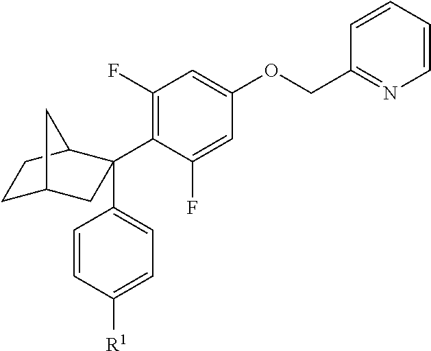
C1C2CC(C3=C(F)C=C(OCC4=NC=CC=C4)C=C3F)(C3=CC=C([R1])C=C3)C(C1)C2
